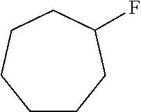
C1CCC(F)CCC1
